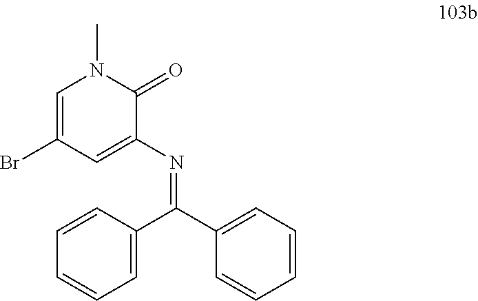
N(=C(C1=CC=CC=C1)C1=CC=CC=C1)C1=CC(Br)=CN(C)C1=O
